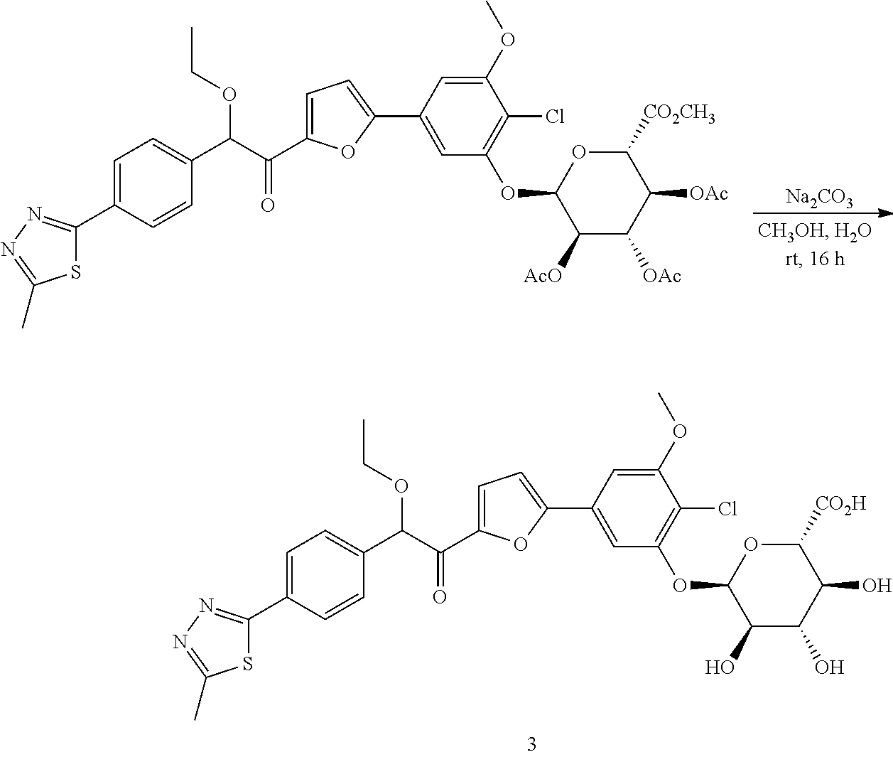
C1=C(C2=NN=C(C)S2)C=CC(C(C(C2=CC=C(C3=CC(OC4C([AcO])C([OAc])C([OAc])C([CO2CH3])O4)=C(Cl)C(OC)=C3)O2)=O)OCC)=C1.[Na2CO3].C1=C(C2=NN=C(C)S2)C=CC(C(C(C2=CC=C(C3=CC(OC4C(O)C(O)C(O)C([CO2H])O4)=C(Cl)C(OC)=C3)O2)=O)OCC)=C1
